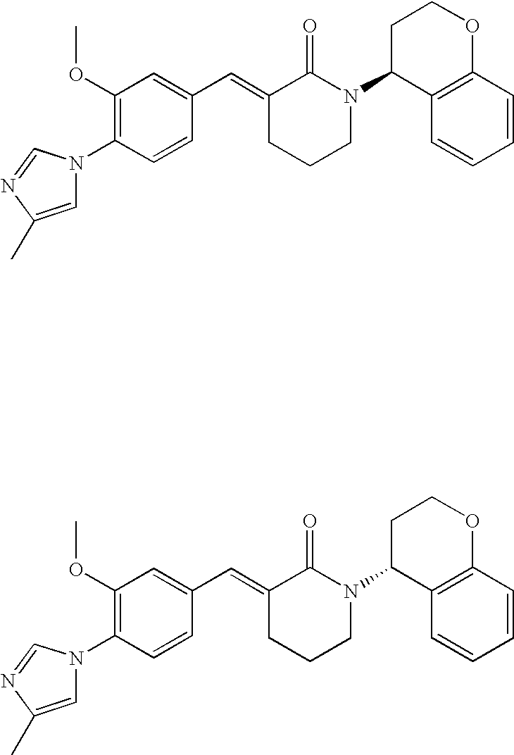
C1(OC)=C(N2C=C(C)N=C2)C=CC(C=C2CCCN(C3C4=C(OCC3)C=CC=C4)C2=O)=C1.C1(OC)=C(N2C=C(C)N=C2)C=CC(C=C2CCCN(C3C4=C(OCC3)C=CC=C4)C2=O)=C1
